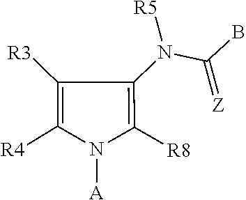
[A]N1C([R8])=C(N(C(=[Z])B)[R5])C([R3])=C1[R4]
